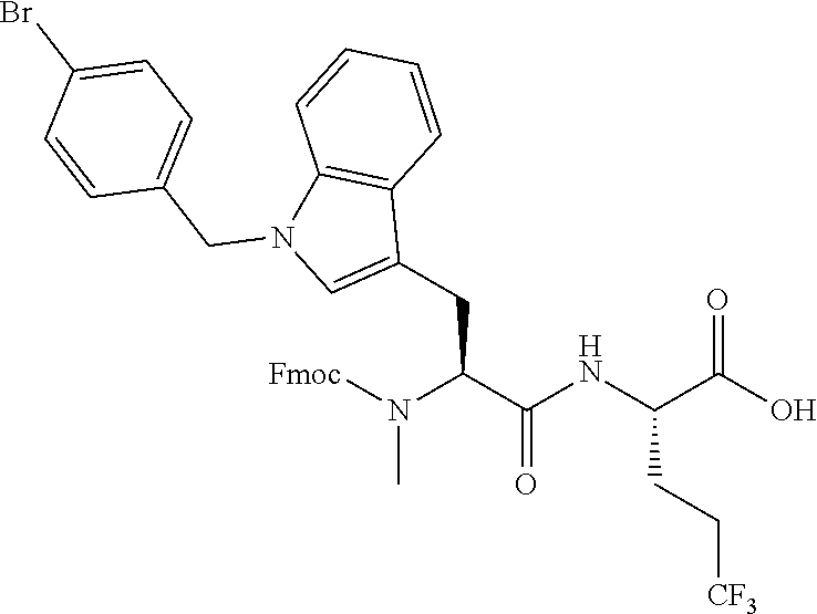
[Fmoc]N(C(C(NC(C(O)=O)CC[CF3])=O)CC1=CN(CC2=CC=C(Br)C=C2)C2=C1C=CC=C2)C
